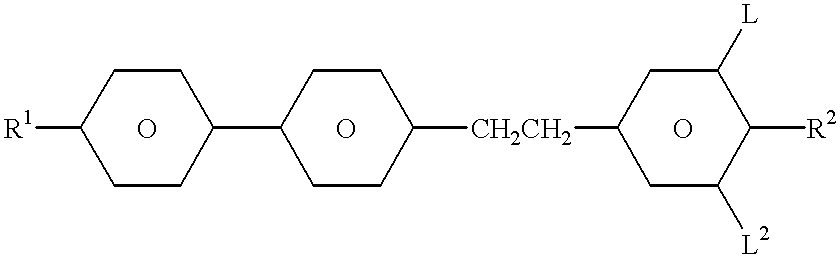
[R1]C1CCC(C2CCC([CH2CH2]C3CC([L2])C([R2])C([L])C3)CC2)CC1.O.O.O
